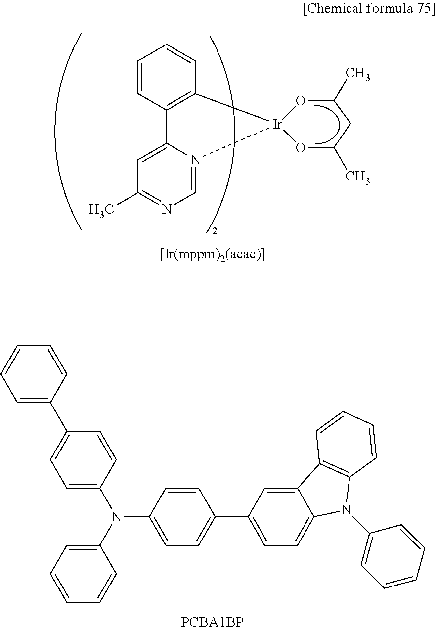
C1=C2N(=CN=C1C)[Ir]1(C3=C2C=CC=C3)OC(C)CC(C)O1.C1=C(N(C2=CC=CC=C2)C2=CC=C(C3=CC=CC=C3)C=C2)C=CC(C2=CC=C3C(=C2)C2=C(N3C3=CC=CC=C3)C=CC=C2)=C1
